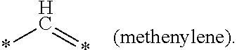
*C=*
